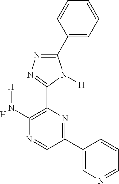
N1=CC(C2=CN=CC=C2)=NC(C2=NN=C(C3=CC=CC=C3)N2[H])=C1N[H].[H]
